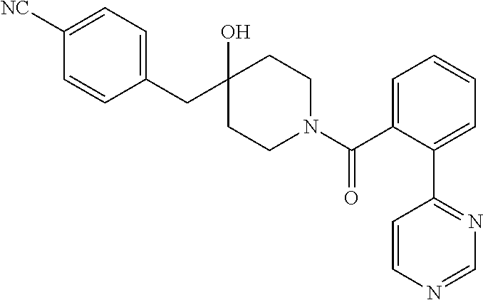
C1(CC2(O)CCN(C(C3=CC=CC=C3C3=NC=NC=C3)=O)CC2)=CC=C([NC])C=C1
